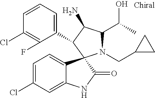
C1(Cl)=C(F)C(C2C(N)C(C(C)O)N(CC3CC3)C23C2=CC=C(Cl)C=C2NC3=O)=CC=C1
